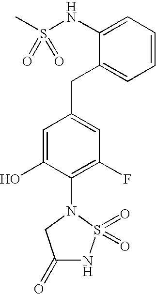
C1=CC=C(NS(C)(=O)=O)C(CC2=CC(F)=C(N3CC(=O)NS3(=O)=O)C(O)=C2)=C1
